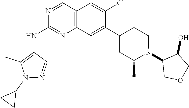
C12=C(C=C(C3CC(C)N(C4COCC4O)CC3)C(Cl)=C1)N=C(NC1=C(C)N(C3CC3)N=C1)N=C2
